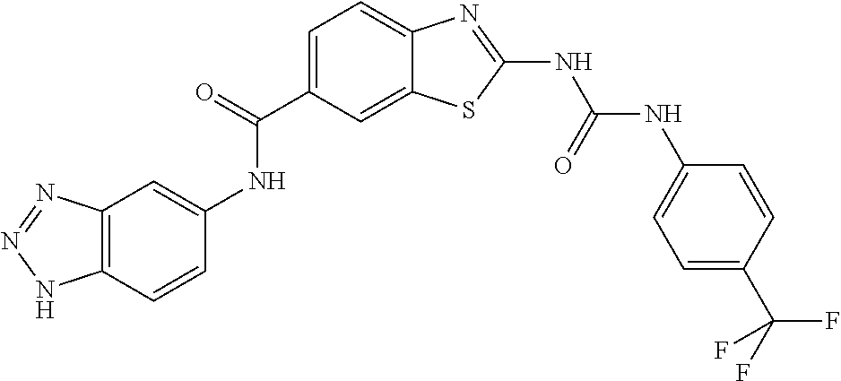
C1(C(=O)NC2=CC3=C(C=C2)NN=N3)=CC=C2C(=C1)SC(NC(NC1=CC=C(C(F)(F)F)C=C1)=O)=N2
